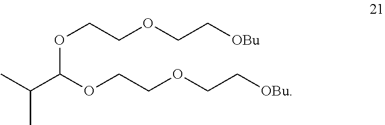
O(CCOCC[OBu])C(C(C)C)OCCOCC[OBu]
